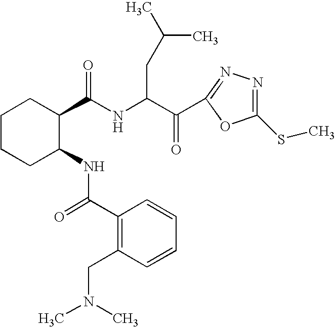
C1CCC(NC(=O)C2=C(CN(C)C)C=CC=C2)C(C(NC(C(C2=NN=C(SC)O2)=O)CC(C)C)=O)C1
